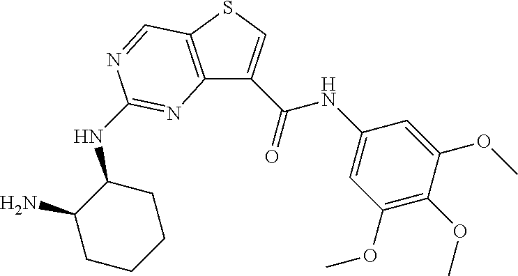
C12=C(SC=C1C(NC1=CC(OC)=C(OC)C(OC)=C1)=O)C=NC(NC1C(N)CCCC1)=N2
